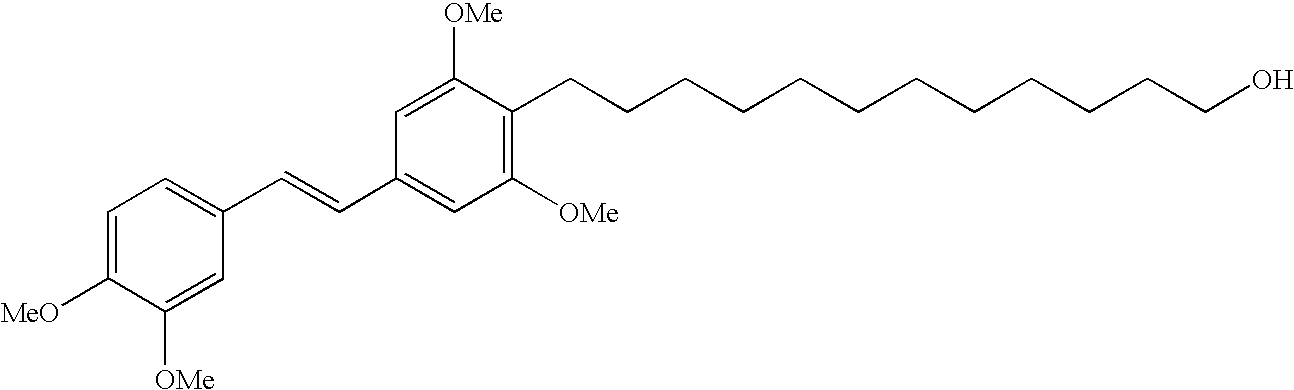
C1=C([MeO])C([OMe])=CC(C=CC2=CC([OMe])=C(CCCCCCCCCCCCO)C([OMe])=C2)=C1
